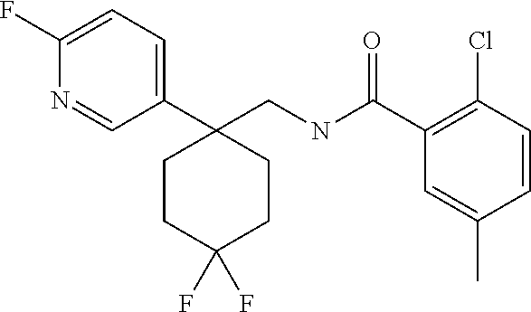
C1=C(F)N=CC(C2(CNC(C3=C(Cl)C=CC(C)=C3)=O)CCC(F)(F)CC2)=C1
